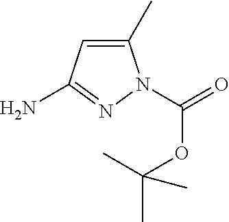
C1(C)=CC(N)=NN1C(=O)OC(C)(C)C
